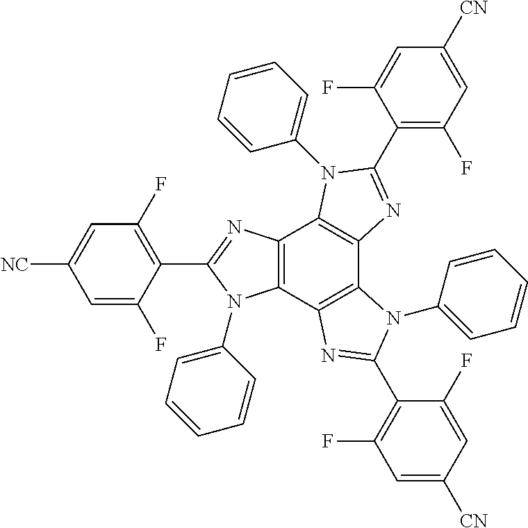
C12=C(C3=C(C4=C1N(C1=CC=CC=C1)C(C1=C(F)C=C([CN])C=C1F)=N4)N(C1=CC=CC=C1)C(C1=C(F)C=C([CN])C=C1F)=N3)N(C1=CC=CC=C1)C(C1=C(F)C=C([NC])C=C1F)=N2
